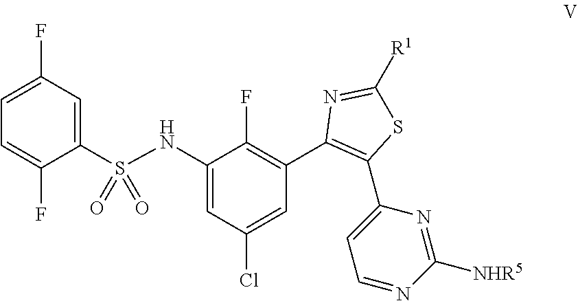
C1=C(F)C=C(S(=O)(=O)NC2=CC(Cl)=CC(C3=C(C4=CC=NC([NHR5])=N4)SC([R1])=N3)=C2F)C(F)=C1
